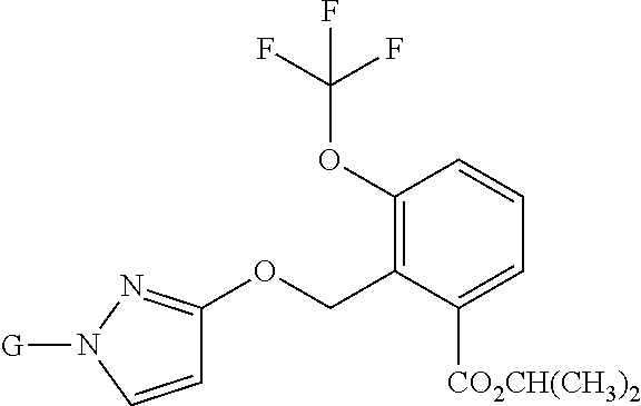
C1=CN([G])N=C1OCC1=C(OC(F)(F)F)C=CC=C1[CO2CH(CH3)2]
